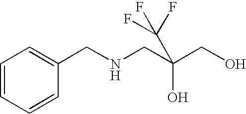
C1=CC=CC(CNCC(CO)(O)C(F)(F)F)=C1
